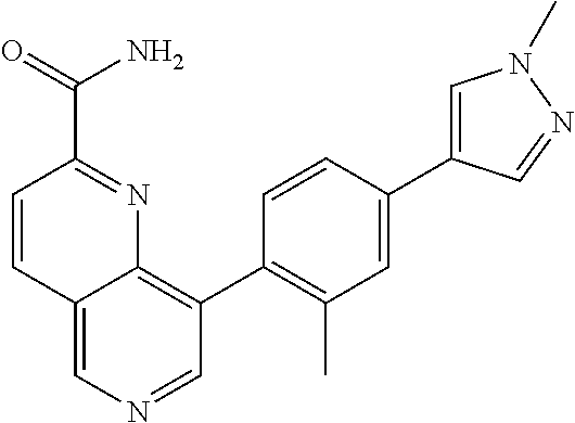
C1=CC2=CN=CC(C3=C(C)C=C(C4=CN(C)N=C4)C=C3)=C2N=C1C(=O)N
